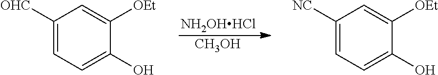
[NH2OHHCl].[CH3OH].C1([OHC])=CC=C(O)C([OEt])=C1.C1([NC])=CC=C(O)C([OEt])=C1
